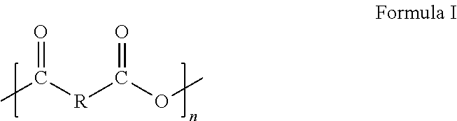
O=C([R]C(OC)=O)C
